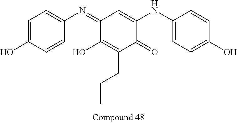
C1=C(O)C=CC(N=C2C(O)=C(CCC)C(=O)C(NC3=CC=C(O)C=C3)=C2)=C1
